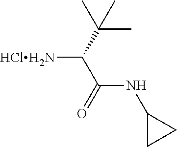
[HClH2N]C(C(C)(C)C)C(=O)NC1CC1
